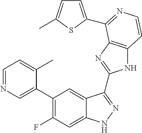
C1=C(C2=C(F)C=C3C(=C2)C(C2=NC4=C(N2)C=CN=C4C2=CC=C(C)S2)=NN3)C(C)=CC=N1
